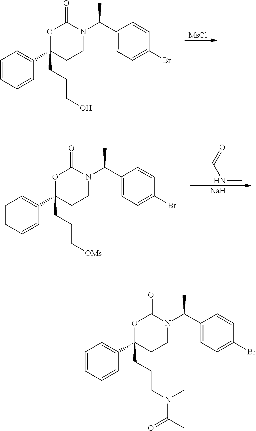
[MsCl].C1=CC=CC(C2(CCCO)CCN(C(C3=CC=C(Br)C=C3)C)C(=O)O2)=C1.CC(NC)=O.C1=CC=CC(C2(CCC[OMs])CCN(C(C3=CC=C(Br)C=C3)C)C(=O)O2)=C1.[Na].C1=CC=CC(C2(CCCN(C)C(=O)C)CCN(C(C3=CC=C(Br)C=C3)C)C(=O)O2)=C1
